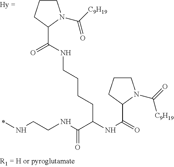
C1CCC(C(NCCCCC(NC(=O)C2N(C(=O)[C9H19])CCC2)C(NCCNC)=O)=O)N1C([C9H19])=O
